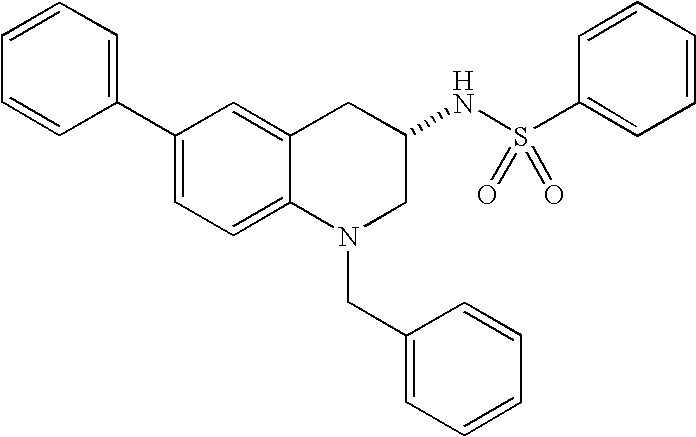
C1(C2=CC=CC=C2)=CC=C2C(=C1)CC(NS(C1=CC=CC=C1)(=O)=O)CN2CC1=CC=CC=C1
